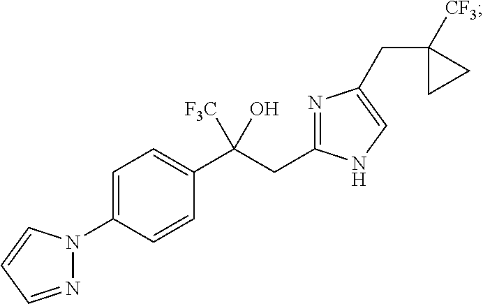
C1=C(N2N=CC=C2)C=CC(C(CC2=NC(CC3([CF3])CC3)=CN2)([F3C])O)=C1
